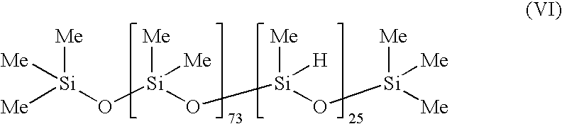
[Me][Si](O[Si](O[Si](O[Si]([Me])([Me])[Me])([Me])[H])([Me])[Me])([Me])[Me]
